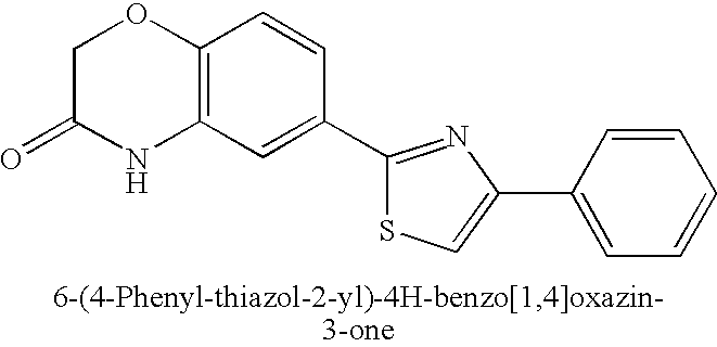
C1C(=O)NC2=C(O1)C=CC(C1=NC(C3=CC=CC=C3)=CS1)=C2
